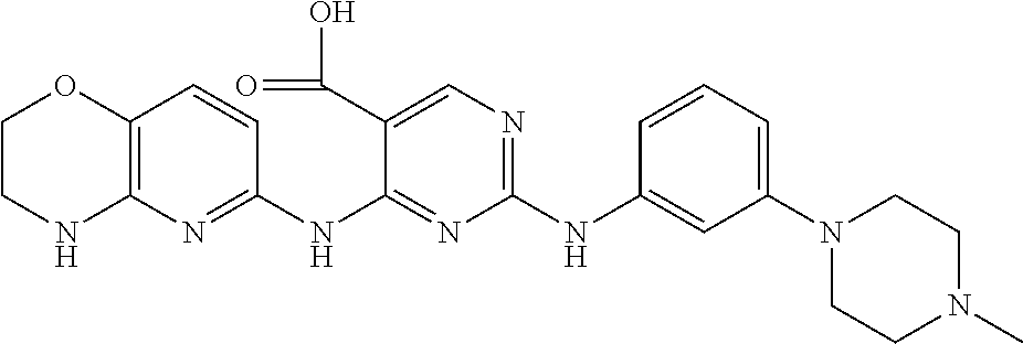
C1(NC2=CC(N3CCN(C)CC3)=CC=C2)=NC=C(C(O)=O)C(NC2=NC3=C(C=C2)OCCN3)=N1
